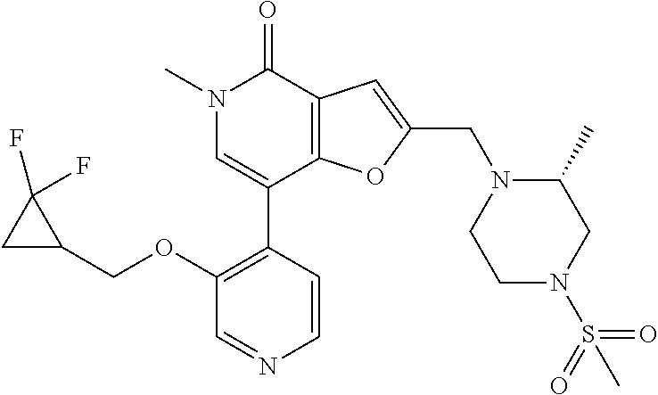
C(OC1=C(C2=CN(C)C(=O)C3=C2OC(CN2CCN(S(=O)(=O)C)CC2C)=C3)C=CN=C1)C1CC1(F)F
